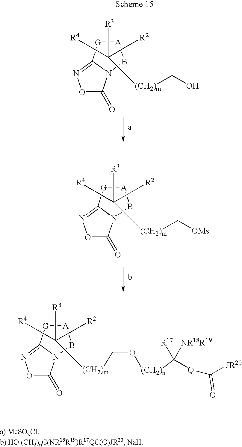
[A]1[G]C2=NOC(=O)N2B1.C([R3])([R4])(C[R2])[(CH2)m]CO.[A]1[G]C2=NOC(=O)N2B1.C([R3])([R4])(C[R2])[(CH2)m]CO[(CH2)n]C([Q]C([JR20])=O)([R17])[NR18R19].[A]1[G]C2=NOC(=O)N2B1.C([R3])([R4])(C[R2])[(CH2)m]C[OMs]
